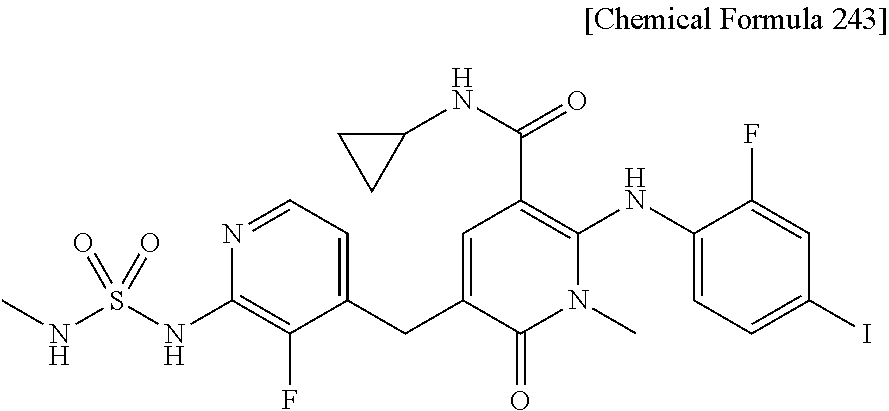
C1=C(NC2=C(C(NC3CC3)=O)C=C(CC3=CC=NC(NS(NC)(=O)=O)=C3F)C(=O)N2C)C(F)=CC(I)=C1
